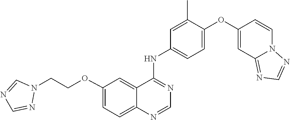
C1=C(OC2=CC3=NC=NN3C=C2)C(C)=CC(NC2=NC=NC3=CC=C(OCCN4C=NC=N4)C=C23)=C1
